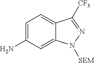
C1=C(N)C=C2C(=C1)C([CF3])=NN2[SEM]
